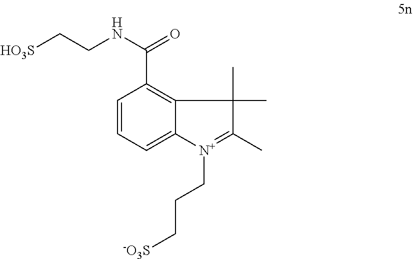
C1=CC=C2C(=C1C(NCC[HO3S])=O)C(C)(C)C(C)=[N+]2CCC[-O3S]
